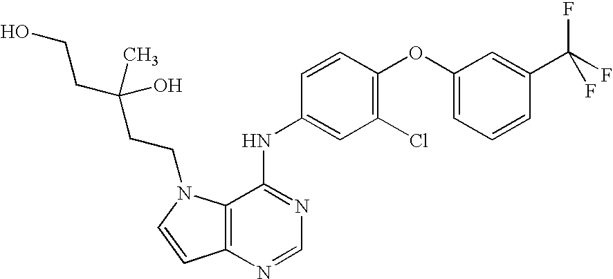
C1=C(OC2=C(Cl)C=C(NC3=NC=NC4=C3N(CCC(CCO)(C)O)C=C4)C=C2)C=C(C(F)(F)F)C=C1
